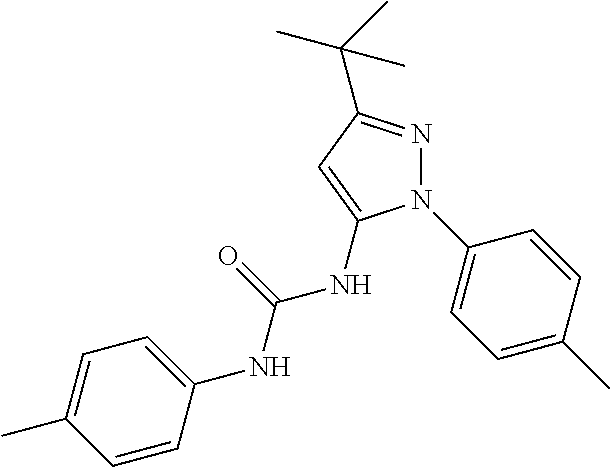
N1=C(C(C)(C)C)C=C(NC(=O)NC2=CC=C(C)C=C2)N1C1=CC=C(C)C=C1
